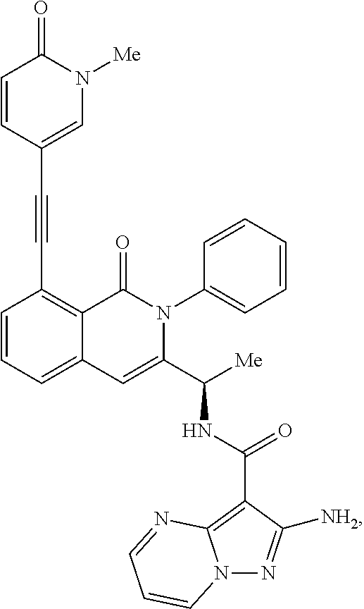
C1=CC=C2C(=C1C#CC1=CN([Me])C(=O)C=C1)C(=O)N(C1=CC=CC=C1)C(C([Me])NC(=O)C1=C3N(N=C1[NH2])C=CC=N3)=C2
